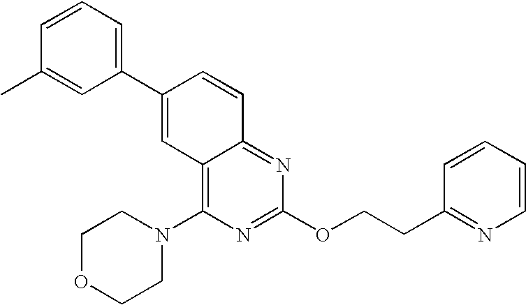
C1=CC(C)=CC(C2=CC3=C(N4CCOCC4)N=C(OCCC4=NC=CC=C4)N=C3C=C2)=C1
